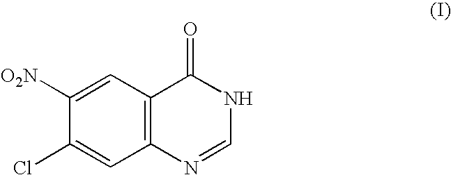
C1(Cl)=CC2=C(C=C1[O2N])C(=O)NC=N2
